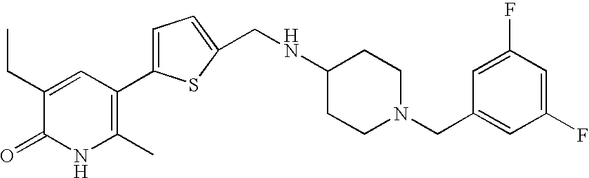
C1(C2=CC=C(CNC3CCN(CC4=CC(F)=CC(F)=C4)CC3)S2)=C(C)NC(=O)C(CC)=C1
